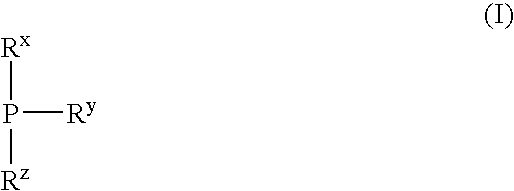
[Rx]P([Rz])[Ry]
